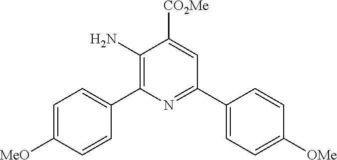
C1=CC([MeO])=CC=C1C1=C(N)C([CO2Me])=CC(C2=CC=C([OMe])C=C2)=N1
